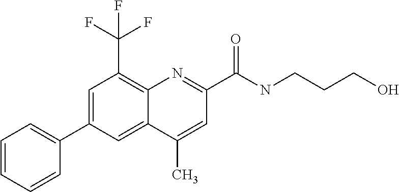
C1(C)=CC(C(=O)NCCCO)=NC2=C(C(F)(F)F)C=C(C3=CC=CC=C3)C=C12
